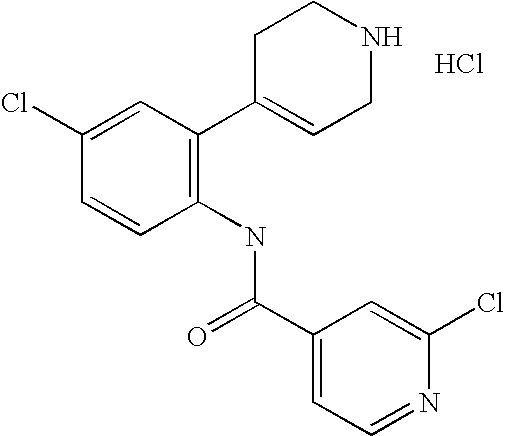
C1C(C2=C(NC(C3=CC=NC(Cl)=C3)=O)C=CC(Cl)=C2)=CCNC1.Cl
